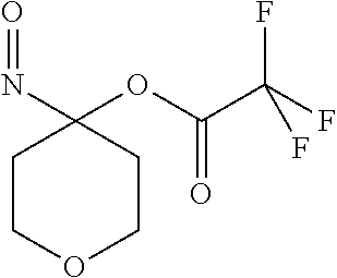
C1COCCC1(N=O)OC(C(F)(F)F)=O
